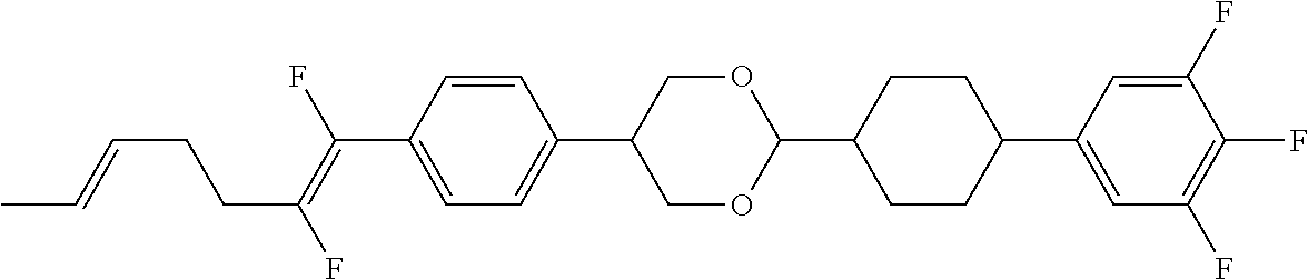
C(C1=CC=C(C2COC(C3CCC(C4=CC(F)=C(F)C(F)=C4)CC3)OC2)C=C1)(=C(F)CCC=CC)F
